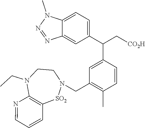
C12=CC=C(C(C[CO2H])C3=CC(CN4CCN(CC)C5=C([SO2]4)C=CC=N5)=C(C)C=C3)C=C1N=NN2C
